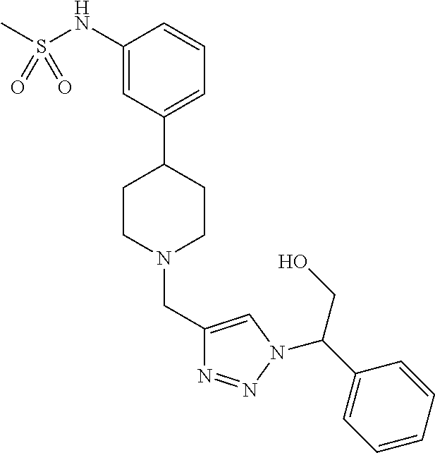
C1(NS(C)(=O)=O)=CC(C2CCN(CC3=CN(C(CO)C4=CC=CC=C4)N=N3)CC2)=CC=C1
